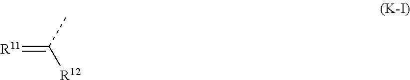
[R11]=C(C)[R12]
